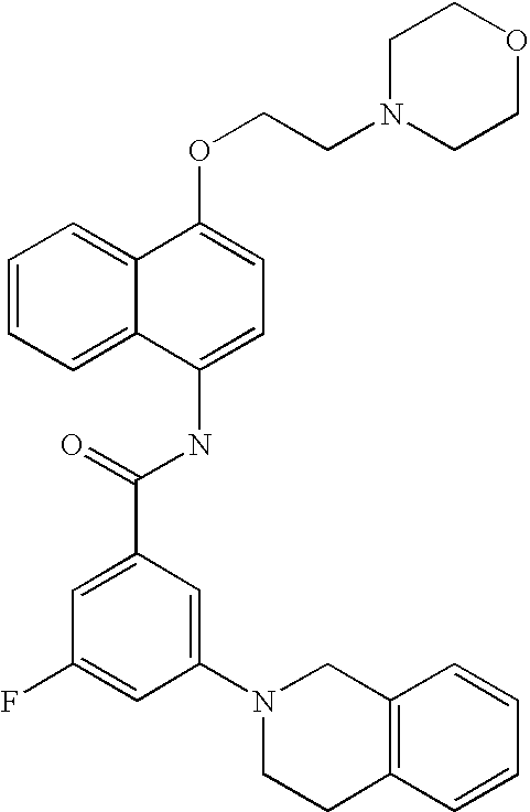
C1=CC=C2C(=C1)C(OCCN1CCOCC1)=CC=C2NC(C1=CC(F)=CC(N2CCC3=C(C2)C=CC=C3)=C1)=O
